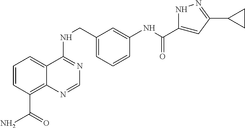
C1=CC(C(N)=O)=C2C(=C1)C(NCC1=CC=CC(NC(=O)C3=CC(C4CC4)=NN3)=C1)=NC=N2
